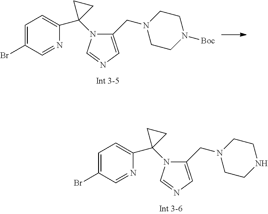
C1=C(Br)C=NC(C2(N3C(CN4CCN([Boc])CC4)=CN=C3)CC2)=C1.C1=C(Br)C=NC(C2(N3C(CN4CCNCC4)=CN=C3)CC2)=C1
